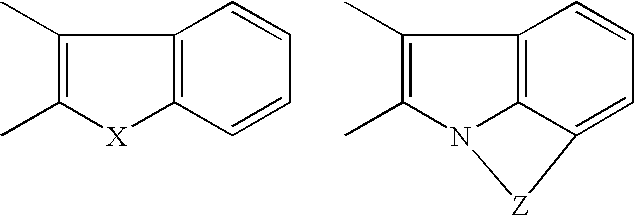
C1=CC=CC2=C1[X]C(C)=C2C.C12=CC=CC3=C1N(C(C)=C3C)[Z]2
